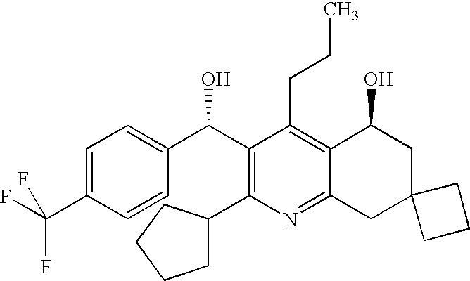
C1=C(C(F)(F)F)C=CC(C(C2=C(C3CCCC3)N=C3C(=C2CCC)C(O)CC2(C3)CCC2)O)=C1
